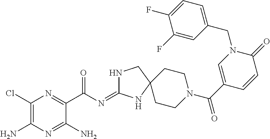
C1(Cl)=C(N)N=C(N)C(C(=O)N=C2NCC3(N2)CCN(C(=O)C2=CN(CC4=CC=C(F)C(F)=C4)C(=O)C=C2)CC3)=N1
